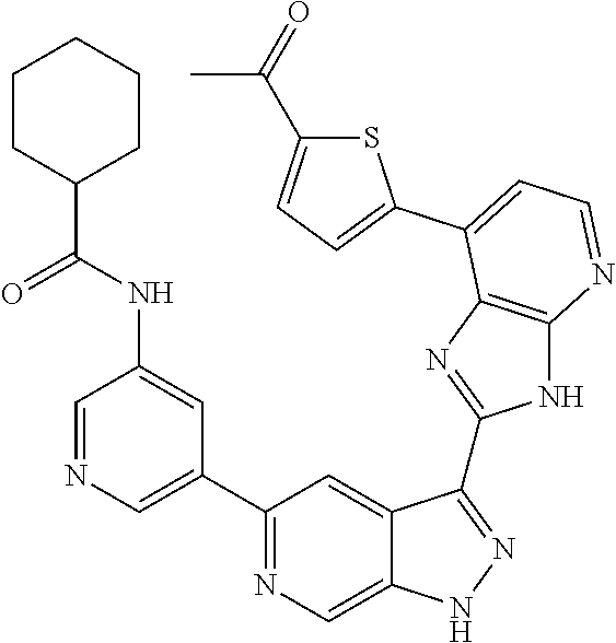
C1=NC=C(C2=NC=C3C(=C2)C(C2=NC4=C(N2)N=CC=C4C2=CC=C(C(=O)C)S2)=NN3)C=C1NC(C1CCCCC1)=O
